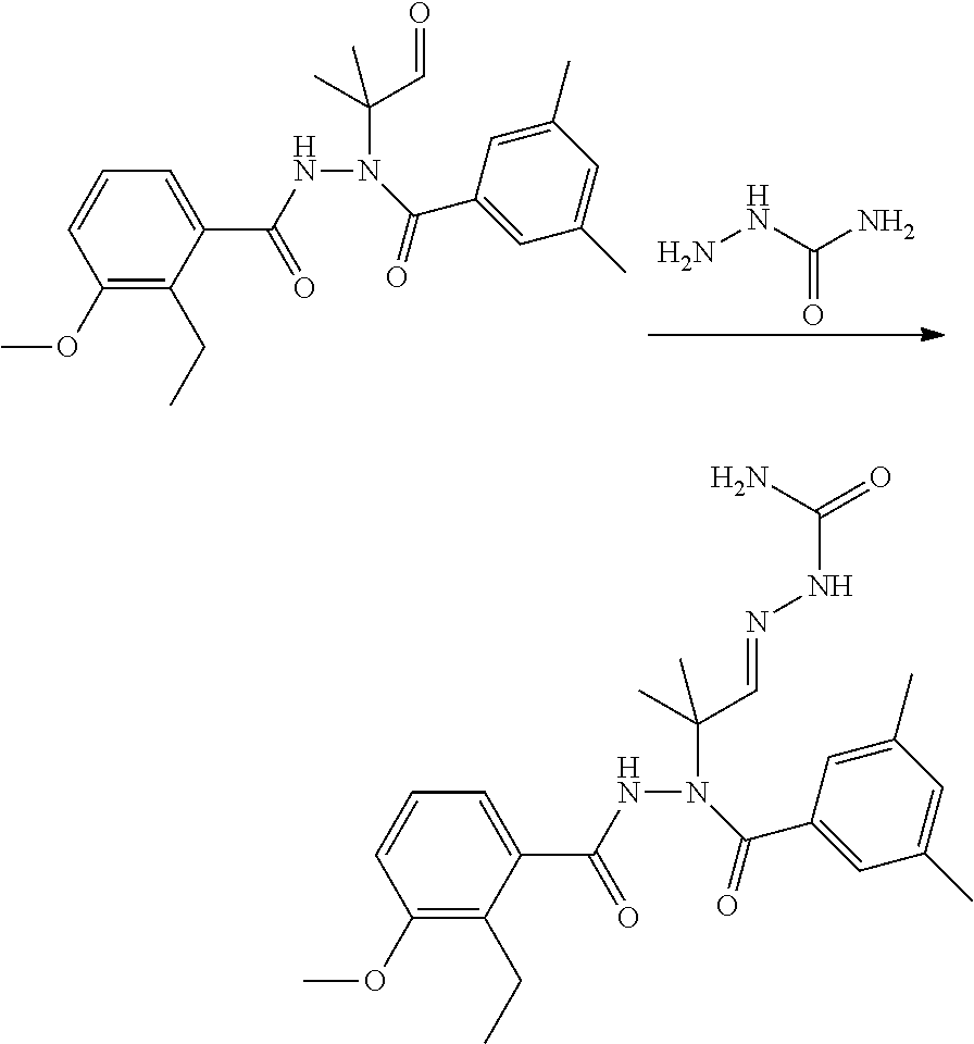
C(NN(C(C1=CC(C)=CC(C)=C1)=O)C(C)(C=O)C)(C1=CC=CC(OC)=C1CC)=O.NNC(N)=O.C(NN(C(C1=CC(C)=CC(C)=C1)=O)C(C)(C=NNC(=O)N)C)(C1=CC=CC(OC)=C1CC)=O
